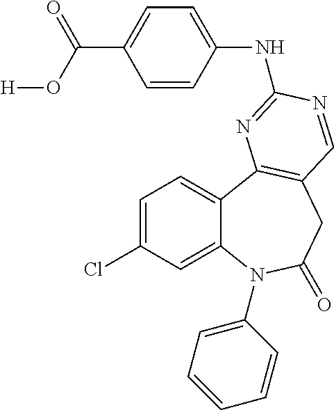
C1=C(Cl)C=C2C(=C1)C1=C(CC(=O)N2C2=CC=CC=C2)C=NC(NC2=CC=C(C(=O)O[H])C=C2)=N1
